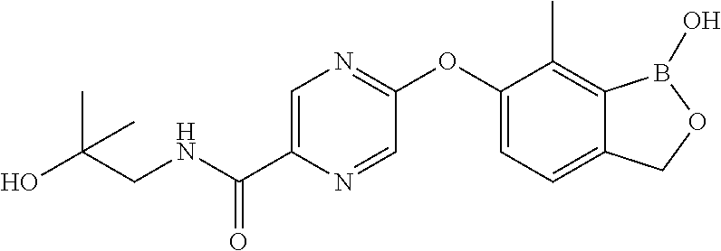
OC(CNC(C1=CN=C(OC2=CC=C3C(=C2C)B(O)OC3)C=N1)=O)(C)C
